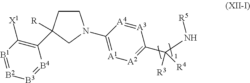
C1CC([R])(C2=C([X1])[B1]=[B2][B3]=[B4]2)CN1C1=[A1][A2]=C(C(N[R5])([R4])[R3])[A3]=[A4]1
